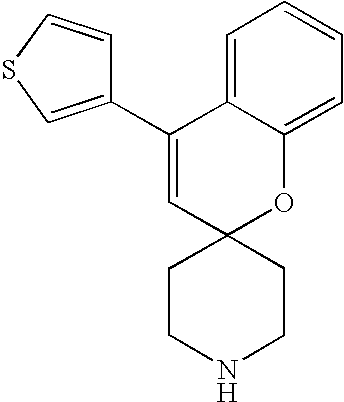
C1(C2=CSC=C2)=CC2(OC3=CC=CC=C13)CCNCC2
